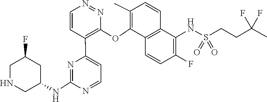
C1(NC2CNCC(F)C2)=NC(C2=C(OC3=C(C)C=CC4=C3C=CC(F)=C4NS(=O)(=O)CCC(F)(F)C)N=NC=C2)=CC=N1
